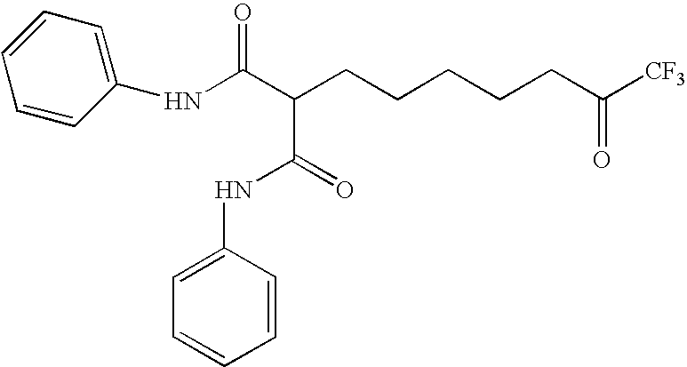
N(C(C(CCCCCC(=O)[CF3])C(NC1=CC=CC=C1)=O)=O)C1=CC=CC=C1
